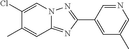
C1(C2=CC(C)=CN=C2)=NN2C(=N1)C=C(C)C(Cl)=C2
